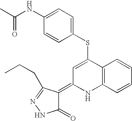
S(C1=CC(=C2C(=O)NN=C2CCC)NC2=C1C=CC=C2)C1=CC=C(NC(C)=O)C=C1
